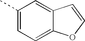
C1(C)=CC=C2C(=C1)C=CO2
